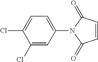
C1=CC(=O)N(C2=CC=C(Cl)C(Cl)=C2)C1=O
